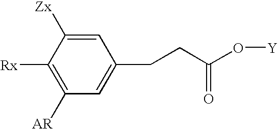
C1([Rx])=C([AR])C=C(CCC(O[Y])=O)C=C1[Zx]
